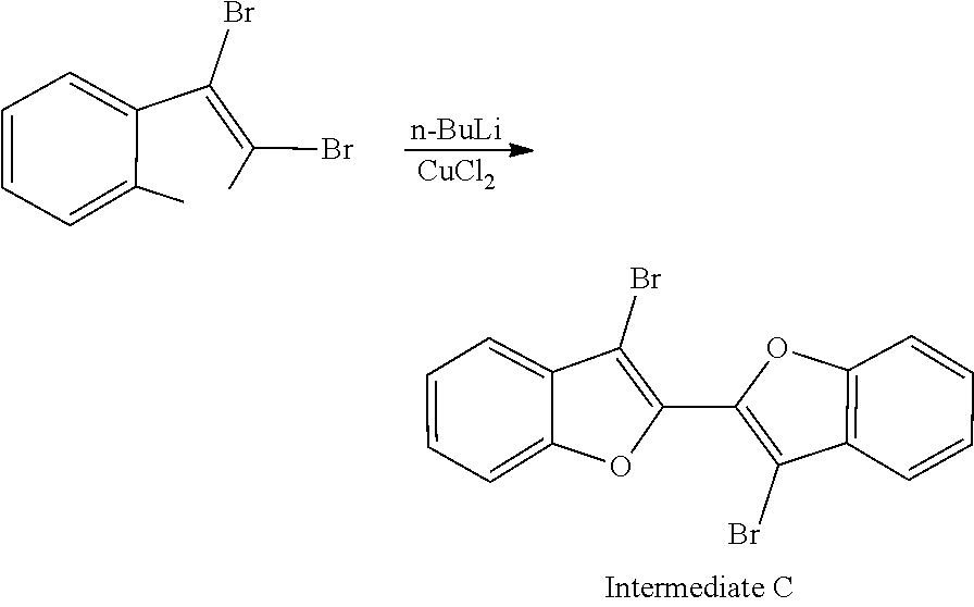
C12=CC=CC=C1C(Br)=C(C1=C(Br)C3=C(O1)C=CC=C3)O2.[n-BuLi].[CuCl2].C1=CC=C(C)C(C(Br)=C(Br)C)=C1
